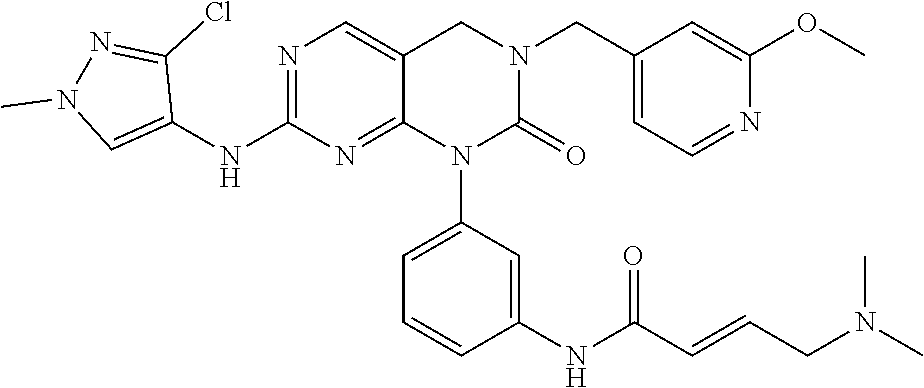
C1(OC)=CC(CN2CC3=CN=C(NC4=CN(C)N=C4Cl)N=C3N(C3=CC=CC(NC(C=CCN(C)C)=O)=C3)C2=O)=CC=N1
